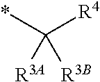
*C([R4])([R3A])[R3B]
